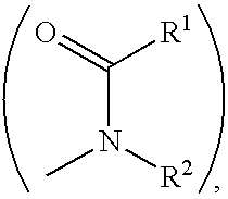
CN([R2])C(=O)[R1]
